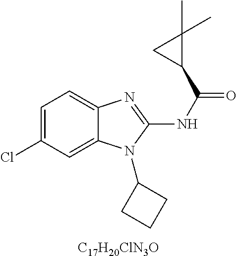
[C17H20ClN3O].C1=C(Cl)C=C2C(=C1)N=C(NC(=O)C1C(C)(C)C1)N2C1CCC1
